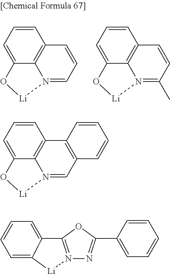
C1=CC=C2C3=C1C=CC=N3[Li]O2.C1=CC=C2C3=C1C=CC(C)=N3[Li]O2.C1=CC=C2C3=C1C1=C(C=N3[Li]O2)C=CC=C1.N12=C(OC(C3=CC=CC=C3)=N1)C1=CC=CC=C1[Li]2
